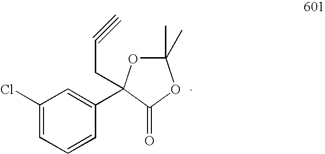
C1(Cl)=CC=CC(C2(CC#C)OC(C)(C)OC2=O)=C1
